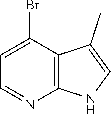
C1(Br)=CC=NC2=C1C(C)=CN2
